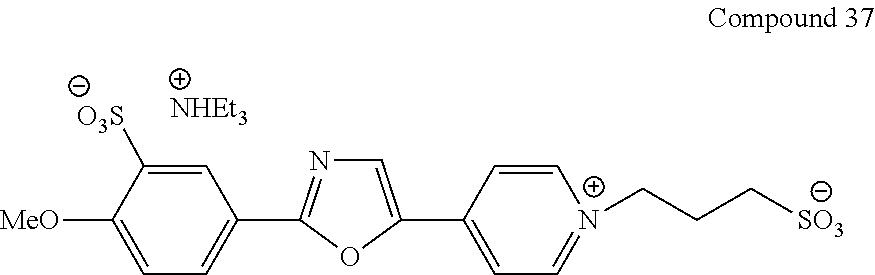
C1=C([O3S])C([MeO])=CC=C1C1=NC=C(C2=CC=[N+](CCC[SO3])C=C2)O1
